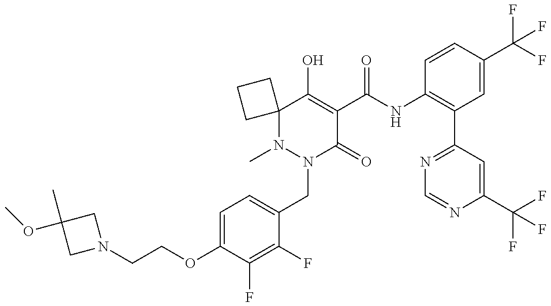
N1(C)N(CC2=CC=C(OCCN3CC(OC)(C)C3)C(F)=C2F)C(=O)C(C(NC2=C(C3=NC=NC(C(F)(F)F)=C3)C=C(C(F)(F)F)C=C2)=O)=C(O)C12CCC2
